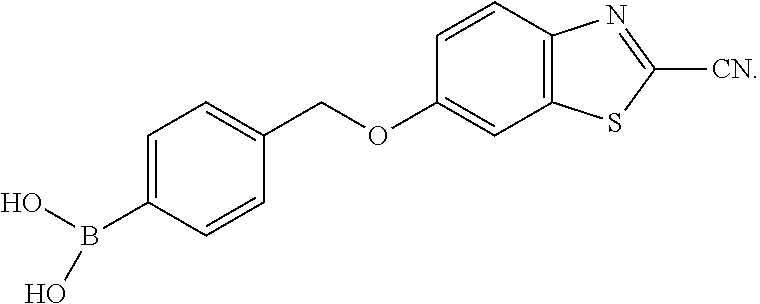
C1=C(B(O)O)C=CC(COC2=CC3=C(C=C2)N=C([CN])S3)=C1
